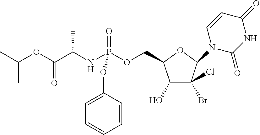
C1(O)C(Br)(Cl)C(N2C(=O)NC(=O)C=C2)OC1COP(NC(C(OC(C)C)=O)C)(OC1=CC=CC=C1)=O
